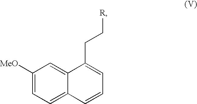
C1([MeO])=CC=C2C(=C1)C(CC[R])=CC=C2
